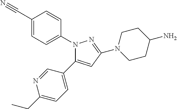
N1(C2=CC=C(C#N)C=C2)C(C2=CC=C(CC)N=C2)=CC(N2CCC(N)CC2)=N1
